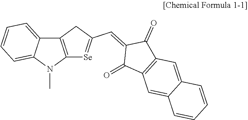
C12=C(N(C)C3=CC=CC=C13)[Se]=C(C=C1C(=O)C3=C(C1=O)C=C1C(=C3)C=CC=C1)C2
